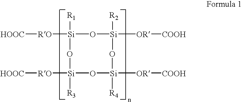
[HOOC][RO][Si]1([R1])O[Si]([OR][COOH])([R2])O[Si]([R4])([OR][COOH])O[Si]([R3])([RO][HOOC])O1
